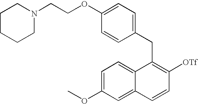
C(C1=C([OTf])C=CC2=CC(OC)=CC=C12)C1=CC=C(OCCN2CCCCC2)C=C1
